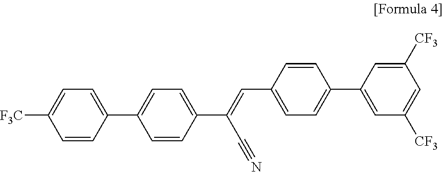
C1=CC(C2=CC=C(C(=CC3=CC=C(C4=CC([CF3])=CC([CF3])=C4)C=C3)C#N)C=C2)=CC=C1[F3C]
